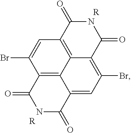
N1C(=O)C2=CC(Br)=C3C4=C(C=C(Br)C(=C24)C1=O)C(=O)NC3=O.[R].[R]
